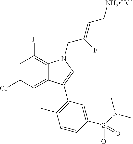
C1=C(Cl)C=C2C(=C1F)N(CC(=CC[NH2HCl])F)C(C)=C2C1=C(C)C=CC(S(N(C)C)(=O)=O)=C1
